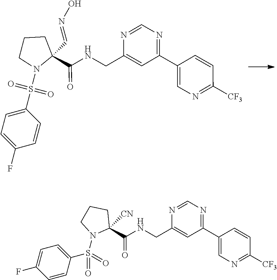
C1(C2=NC=NC(CNC(C3([CN])CCCN3S(C3=CC=C(F)C=C3)(=O)=O)=O)=C2)=CN=C([CF3])C=C1.C1CN(S(C2=CC=C(F)C=C2)(=O)=O)C(C(=O)NCC2=CC(C3=CN=C([CF3])C=C3)=NC=N2)(C=NO)C1
